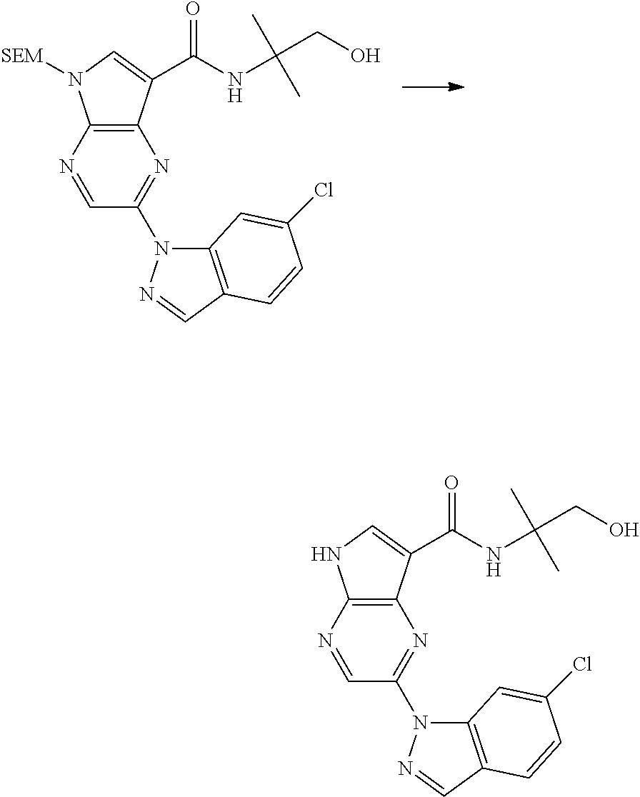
N1=CC(N2C3=C(C=N2)C=CC(Cl)=C3)=NC2=C1N([SEM])C=C2C(NC(CO)(C)C)=O.N1=CC(N2C3=C(C=N2)C=CC(Cl)=C3)=NC2=C1NC=C2C(NC(CO)(C)C)=O
